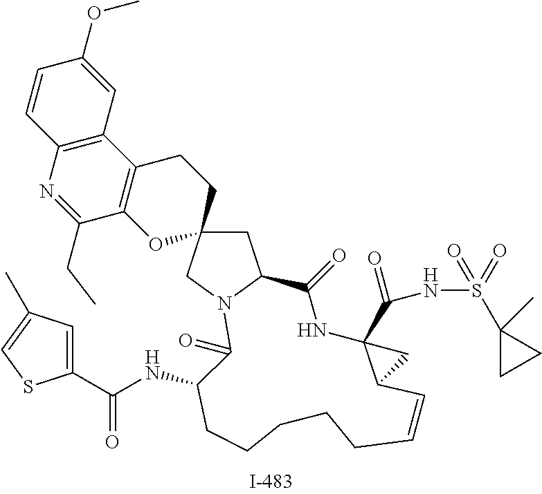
C1C2(CN3C1C(=O)NC1(C(NS(=O)(=O)C4(C)CC4)=O)C(C=CCCCCCC(NC(C4=CC(C)=CS4)=O)C3=O)C1)CCC1=C(O2)C(CC)=NC2=C1C=C(OC)C=C2
